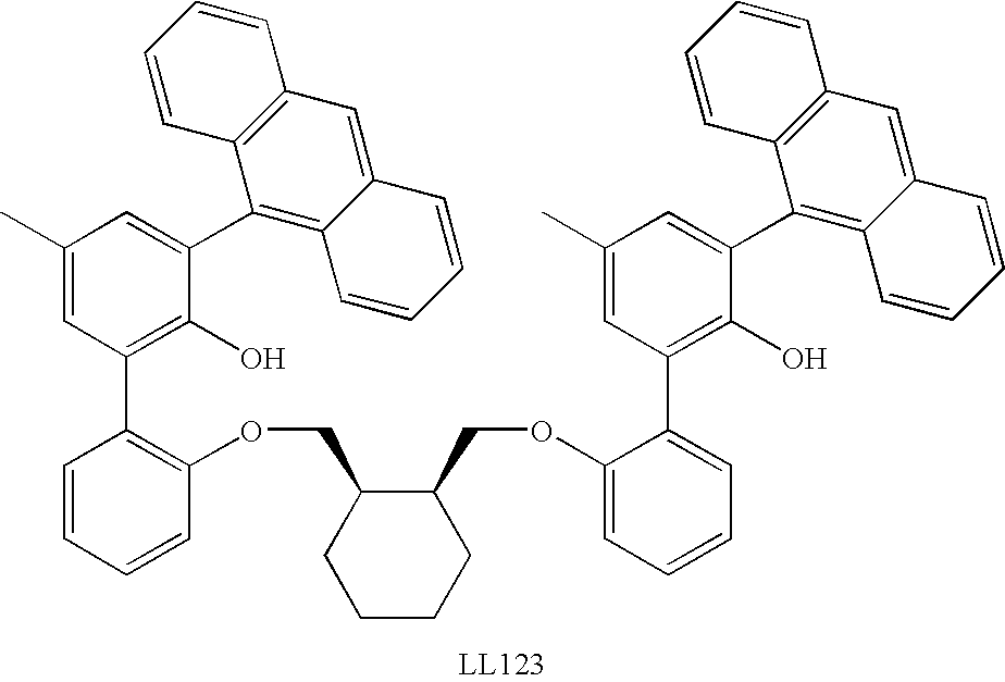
C1(OCC2C(COC3=C(C4=C(O)C(C5=C6C(=CC7=C5C=CC=C7)C=CC=C6)=CC(C)=C4)C=CC=C3)CCCC2)=CC=CC=C1C1=C(O)C(C2=C3C(=CC4=C2C=CC=C4)C=CC=C3)=CC(C)=C1
